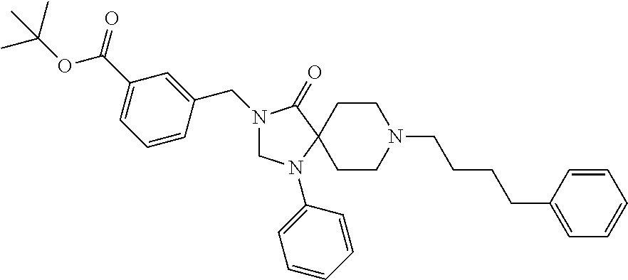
N1(CC2=CC(C(OC(C)(C)C)=O)=CC=C2)CN(C2=CC=CC=C2)C2(C1=O)CCN(CCCCC1=CC=CC=C1)CC2
